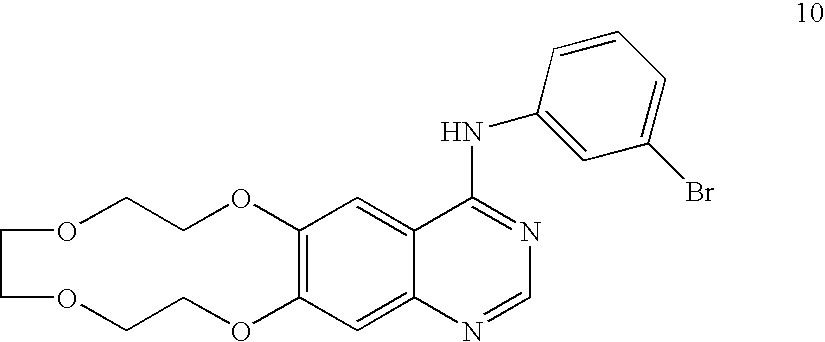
C1OC2=C(OCCOCCOC1)C=C1C(=C2)N=CN=C1NC1=CC(Br)=CC=C1
